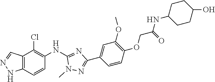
C12=C(C=CC(NC3=NC(C4=CC(OC)=C(OCC(NC5CCC(O)CC5)=O)C=C4)=NN3C)=C1Cl)NN=C2
